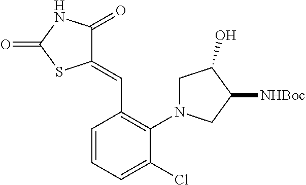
C1(=CC2=C(N3CC(O)C([NHBoc])C3)C(Cl)=CC=C2)C(=O)NC(=O)S1
